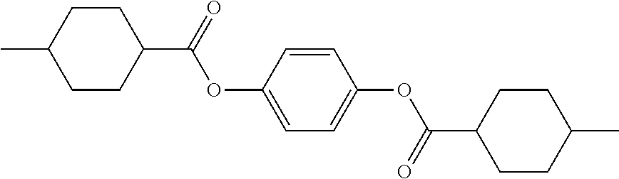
C1CC(C)CCC1C(=O)OC1=CC=C(OC(C2CCC(C)CC2)=O)C=C1
